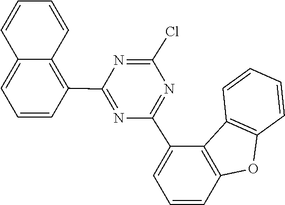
C1=CC=CC2=C(C3=NC(C4=CC=CC5=C4C4=C(C=CC=C4)O5)=NC(Cl)=N3)C=CC=C12
